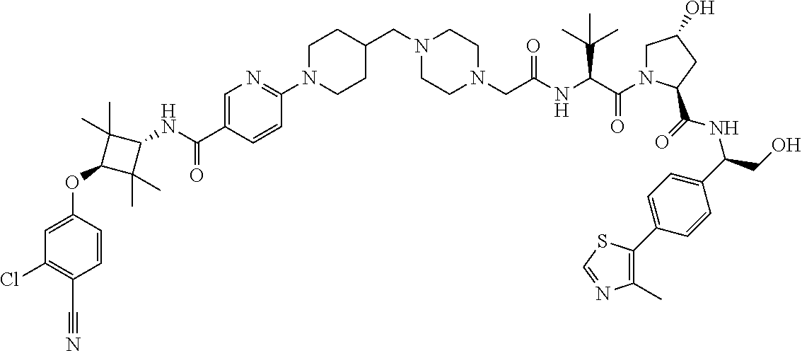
C1(NC(C2=CN=C(N3CCC(CN4CCN(CC(NC(C(=O)N5CC(O)CC5C(=O)NC(CO)C5=CC=C(C6=C(C)N=CS6)C=C5)C(C)(C)C)=O)CC4)CC3)C=C2)=O)C(C)(C)C(OC2=CC(Cl)=C(C#N)C=C2)C1(C)C
